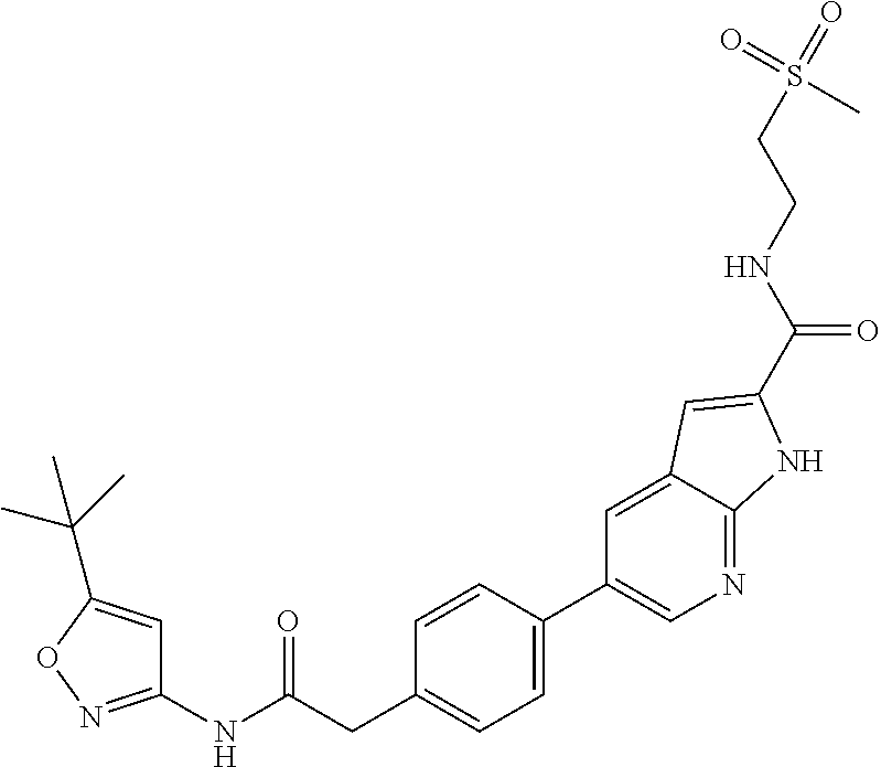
C1=CC(C2=CN=C3C(=C2)C=C(C(NCCS(=O)(C)=O)=O)N3)=CC=C1CC(NC1=NOC(C(C)(C)C)=C1)=O
